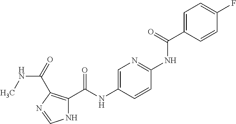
C1=C(C(=O)NC2=NC=C(NC(=O)C3=C(C(=O)NC)N=CN3)C=C2)C=CC(F)=C1
